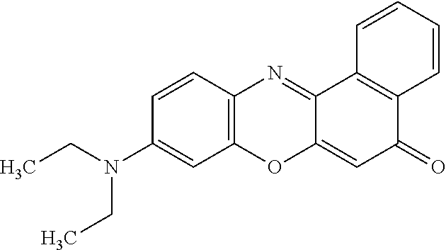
CCN(CC)C1=CC2=C(C=C1)N=C1C(=CC(=O)C3=C1C=CC=C3)O2
